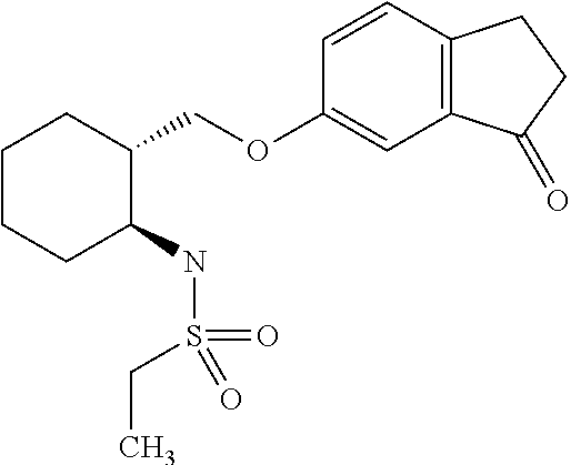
C1CCC(NS(CC)(=O)=O)C(COC2=CC3=C(C=C2)CCC3=O)C1
